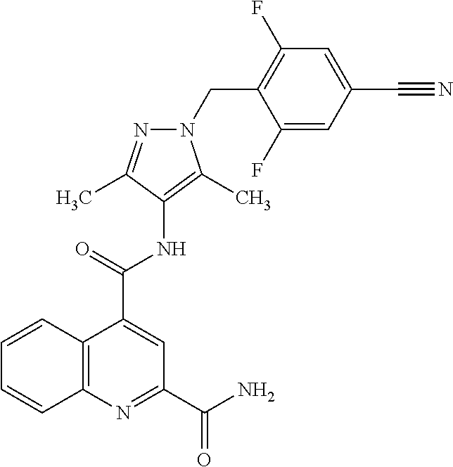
C12=C(N=C(C(=O)N)C=C1C(=O)NC1=C(C)N(CC3=C(F)C=C(C#N)C=C3F)N=C1C)C=CC=C2
